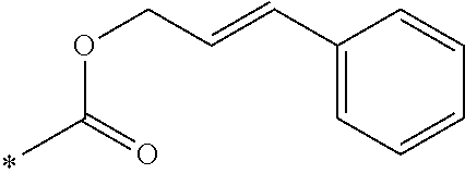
C1(C=CCOC(C)=O)=CC=CC=C1
